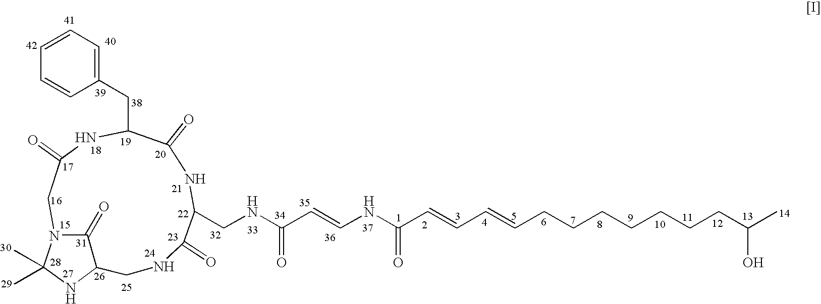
C12CNC(=O)C(CNC(C=CNC(C=CC=CCCCCCCCC(C)O)=O)=O)NC(=O)C(CC3=CC=CC=C3)NC(=O)CN(C1=O)C(C)(C)N2
